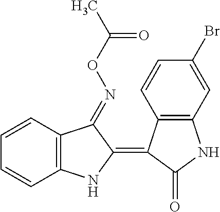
C12=C(C=C(Br)C=C1)NC(=O)C2=C1NC2=C(C=CC=C2)C1=NOC(C)=O
